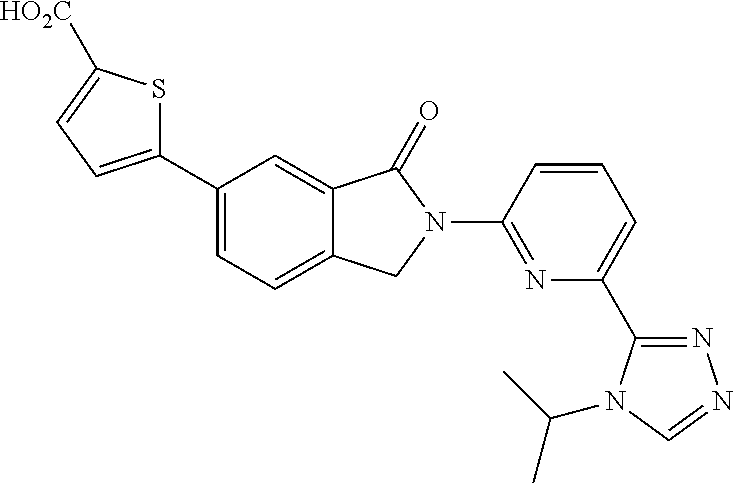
C1(C2=CC=C3C(=C2)C(=O)N(C2=NC(C4=NN=CN4C(C)C)=CC=C2)C3)=CC=C([HO2C])S1
